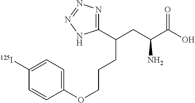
C1(OCCCC(CC(C(O)=O)N)C2=NN=NN2)=CC=C([125I])C=C1
